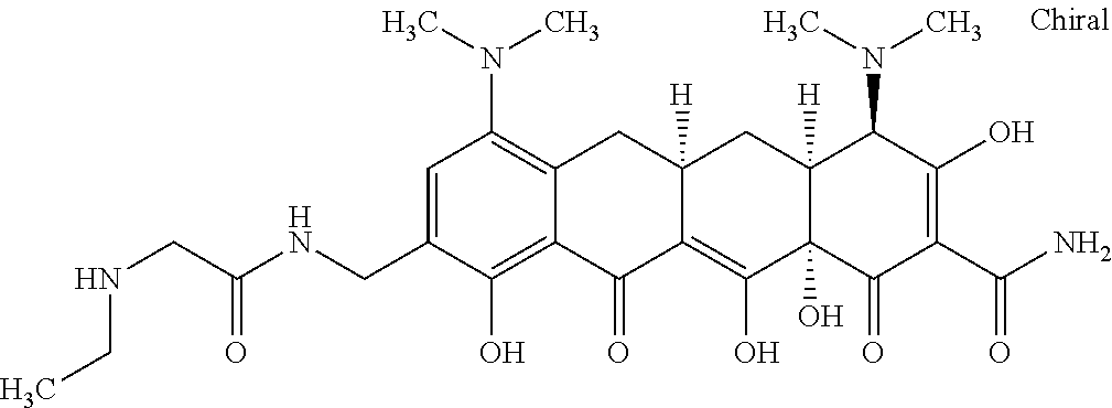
C12([H])C(O)(C(=O)C(C(N)=O)=C(O)C1N(C)C)C(O)=C1C([H])(C2)CC2=C(N(C)C)C=C(CNC(CNCC)=O)C(O)=C2C1=O
